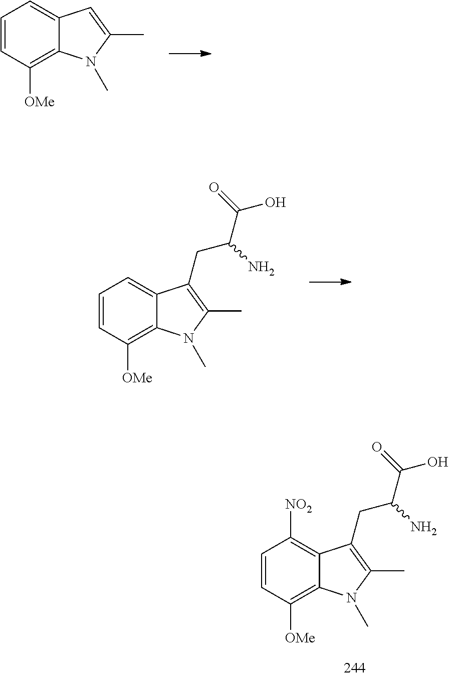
C12=CC=CC([OMe])=C1N(C)C(C)=C2.C12=CC=CC([OMe])=C1N(C)C(C)=C2CC(C(O)=O)N.C12=C([NO2])C=CC([OMe])=C1N(C)C(C)=C2CC(C(O)=O)N
